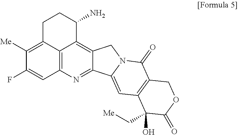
NC1CCC2=C([Me])C(F)=CC3=C2C1=C1C(=N3)C2=CC3=C(C(=O)N2C1)COC(=O)C3(O)C[Me]
